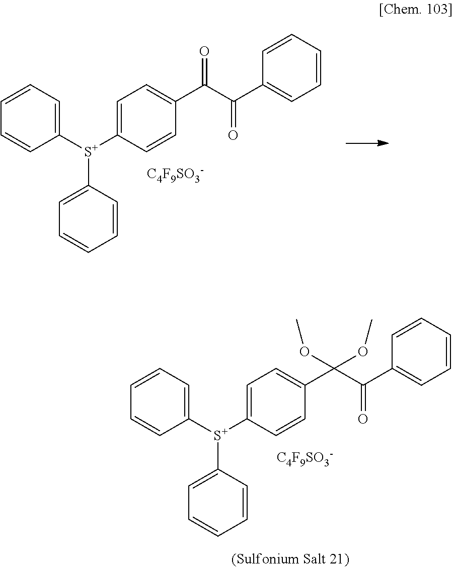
[C4F9SO3-].C1=C([S+](C2=CC=CC=C2)C2=CC=CC=C2)C=CC(C(C(C2=CC=CC=C2)=O)(OC)OC)=C1.[C4F9SO3-].C1=C([S+](C2=CC=CC=C2)C2=CC=CC=C2)C=CC(C(C(C2=CC=CC=C2)=O)=O)=C1
